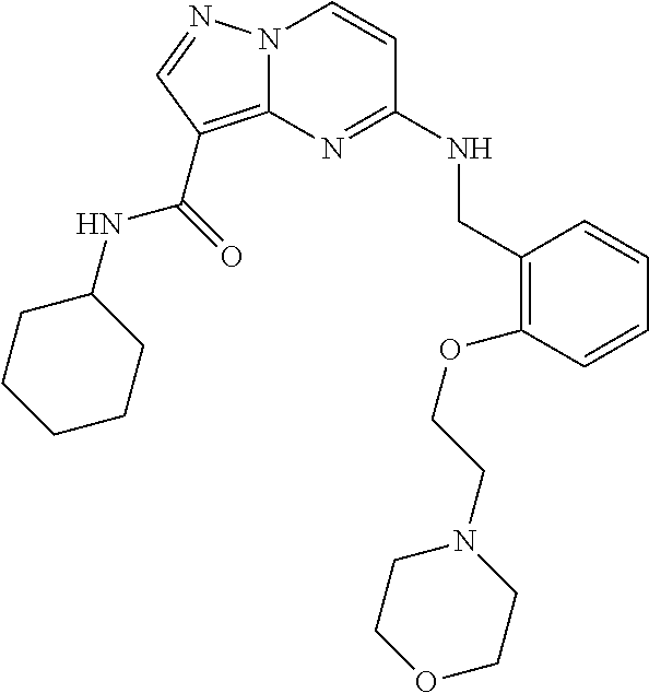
C1=CC(OCCN2CCOCC2)=C(CNC2=NC3=C(C(NC4CCCCC4)=O)C=NN3C=C2)C=C1
